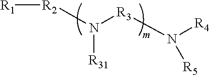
[R2](N([R3]N([R4])[R5])[R31])[R1]
